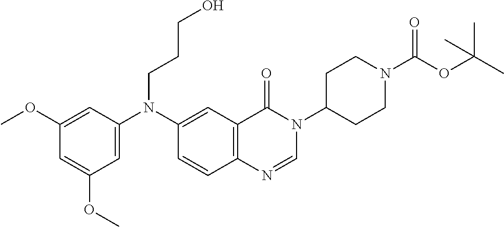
C1(OC)=CC(N(C2=CC3=C(C=C2)N=CN(C2CCN(C(OC(C)(C)C)=O)CC2)C3=O)CCCO)=CC(OC)=C1
